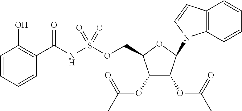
C12=C(C=CC=C1)N(C1C(OC(C)=O)C(OC(C)=O)C(COS(NC(C3=C(O)C=CC=C3)=O)(=O)=O)O1)C=C2
